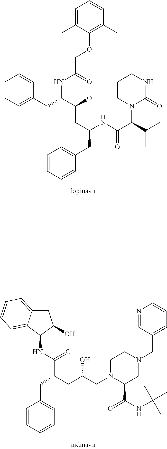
C1=C(C)C(OCC(=O)NC(C(CC(NC(=O)C(C(C)C)N2C(=O)NCCC2)CC2=CC=CC=C2)O)CC2=CC=CC=C2)=C(C)C=C1.C1=CC=CC=C1CC(C(NC1C(O)CC2=CC=CC=C12)=O)CC(O)CN1CCN(CC2=CC=CN=C2)CC1C(=O)NC(C)(C)C
